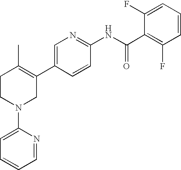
C1=C(C2=C(C)CCN(C3=CC=CC=N3)C2)C=CC(NC(C2=C(F)C=CC=C2F)=O)=N1
